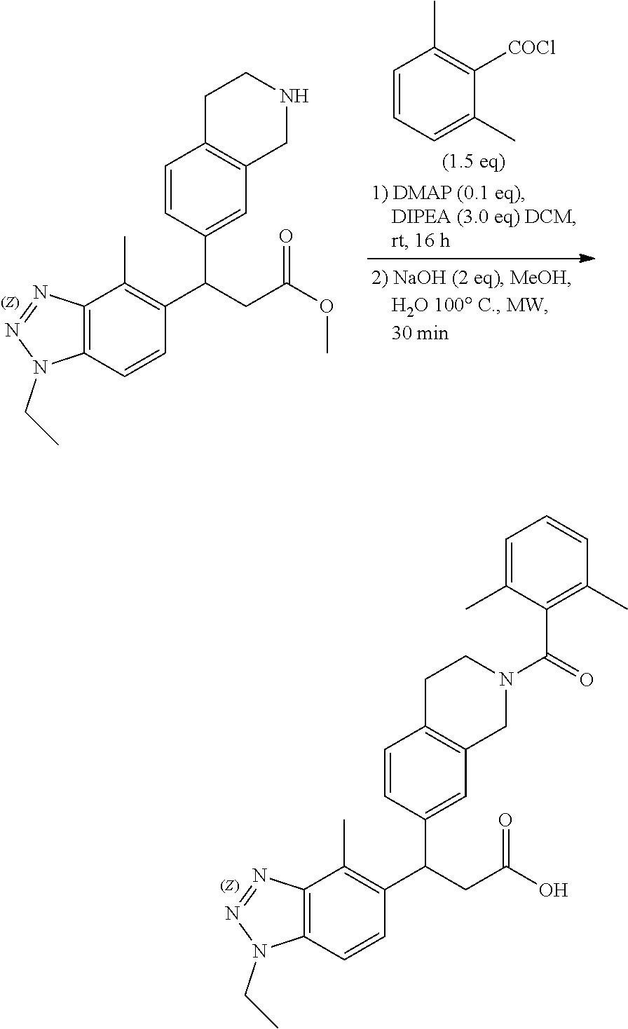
N1(CC)N=NC2=C1C=CC(C(C1=CC3=C(C=C1)CCNC3)CC(=O)OC)=C2C.C1=CC=C(C)C([COCl])=C1C.N1(CC)N=NC2=C1C=CC(C(C1=CC3=C(C=C1)CCN(C(=O)C1=C(C)C=CC=C1C)C3)CC(=O)O)=C2C
